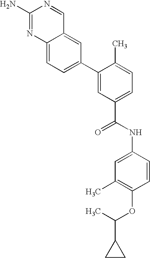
NC1=NC2=CC=C(C3=CC(C(=O)NC4=CC(C)=C(OC(C5CC5)C)C=C4)=CC=C3C)C=C2C=N1
